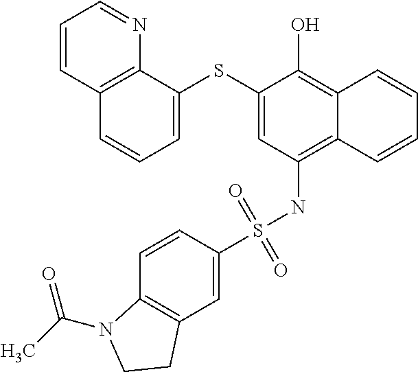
C1=C(SC2=CC(NS(C3=CC4=C(C=C3)N(C(C)=O)CC4)(=O)=O)=C3C(=C2O)C=CC=C3)C2=C(C=C1)C=CC=N2
